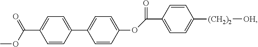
C1=CC(C2=CC=C(OC(=O)C3=CC=C([(CH2)2][OH])C=C3)C=C2)=CC=C1C(=O)OC
